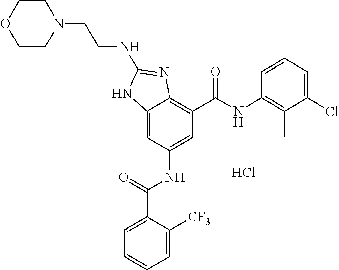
Cl.C12=CC(NC(C3=CC=CC=C3[CF3])=O)=CC(C(NC3=C(C)C(Cl)=CC=C3)=O)=C1N=C(NCCN1CCOCC1)N2
